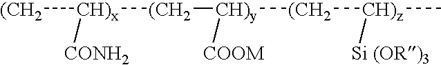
[CH)x]([(CH2])([(CH2][CH)y]([(CH2][CH)z](C)[Si (OR)3])[COOM])[CONH2]
